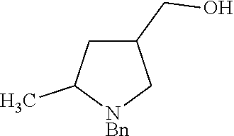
C1C(CO)C[NBn]C1C
